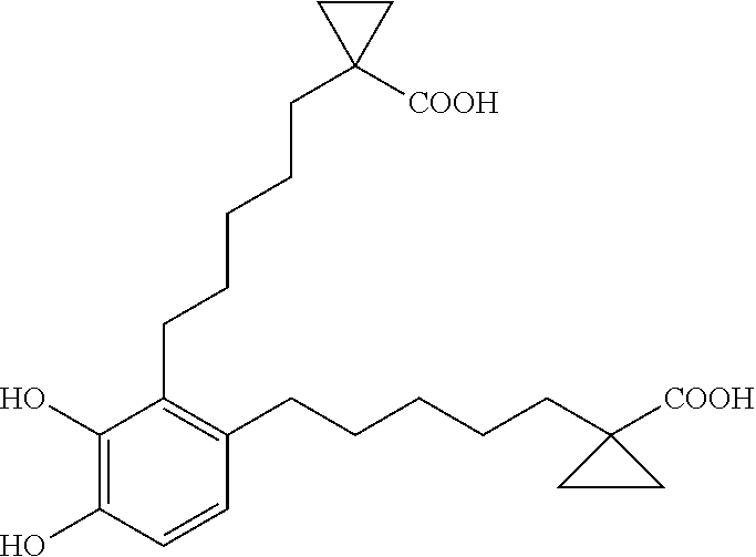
C1(CCCCCC2([COOH])CC2)=C(CCCCCC2([COOH])CC2)C=CC(O)=C1O
